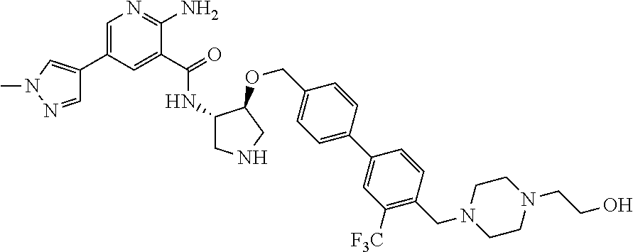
C1=C(C2=CN(C)N=C2)C=C(C(=O)NC2CNCC2OCC2=CC=C(C3=CC([F3C])=C(CN4CCN(CCO)CC4)C=C3)C=C2)C(N)=N1
